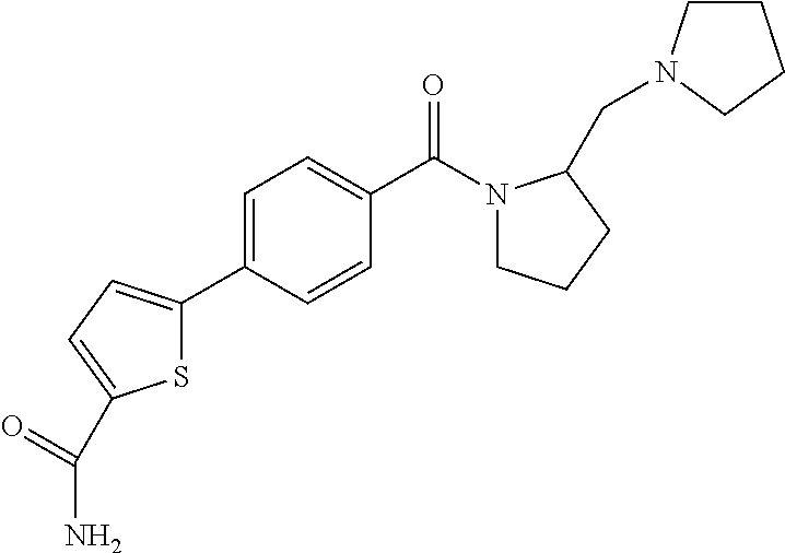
S1C(C2=CC=C(C(N3CCCC3CN3CCCC3)=O)C=C2)=CC=C1C(=O)N
